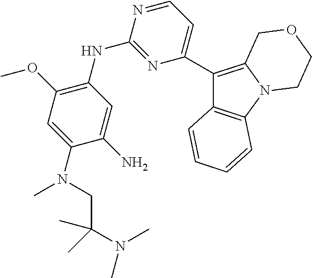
C12=C(C=CC=C1)C(C1=CC=NC(NC3=C(OC)C=C(N(C)CC(C)(N(C)C)C)C(N)=C3)=N1)=C1N2CCOC1
